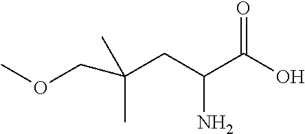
OC(C(CC(COC)(C)C)N)=O
